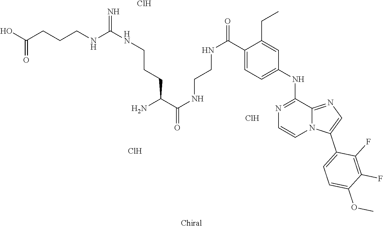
O=C(NCCNC(=O)C(CCCNC(NCCCC(=O)O)=N)N)C1=CC=C(NC2=NC=CN3C2=NC=C3C2=CC=C(OC)C(F)=C2F)C=C1CC.Cl.Cl.Cl
